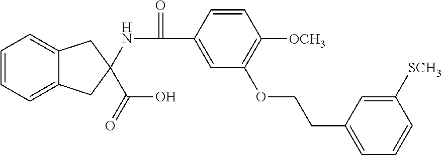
C1=CC=C2C(=C1)CC(NC(=O)C1=CC(OCCC3=CC=CC([SCH3])=C3)=C([OCH3])C=C1)(C(O)=O)C2
